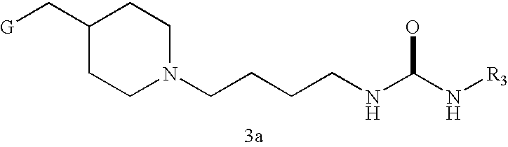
C1(C[G])CCN(CCCCNC(N[R3])O)CC1
